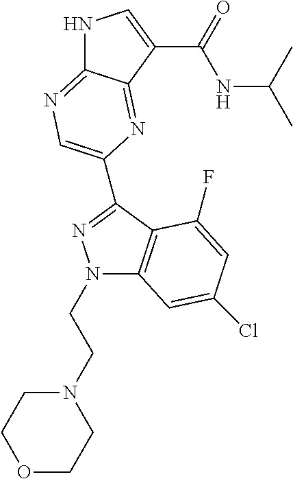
N1C2=NC=C(C3=NN(CCN4CCOCC4)C4=C3C(F)=CC(Cl)=C4)N=C2C(C(=O)NC(C)C)=C1
